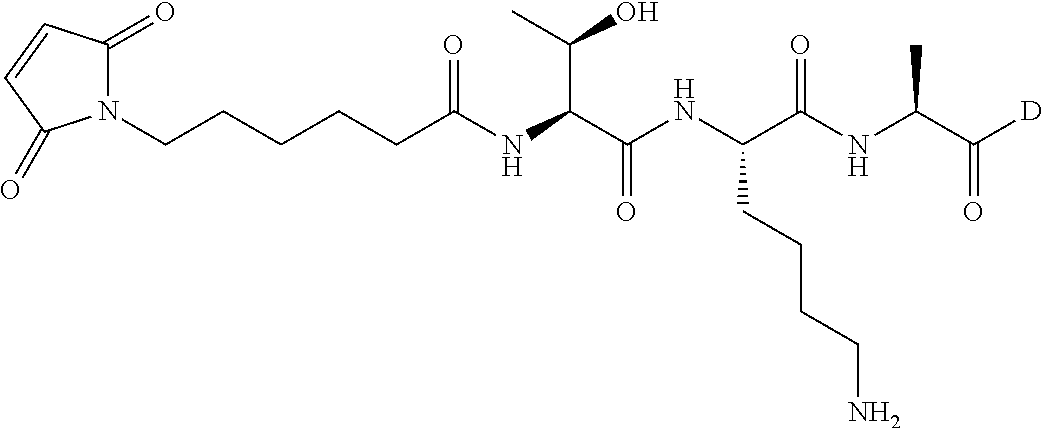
N1(CCCCCC(NC(C(NC(C(NC(C([D])=O)C)=O)CCCCN)=O)C(C)O)=O)C(=O)C=CC1=O
